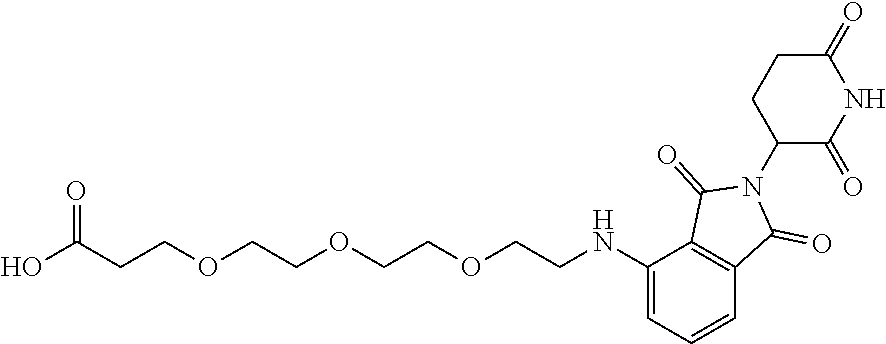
O=C(O)CCOCCOCCOCCNC1=CC=CC2=C1C(=O)N(C1C(=O)NC(=O)CC1)C2=O
